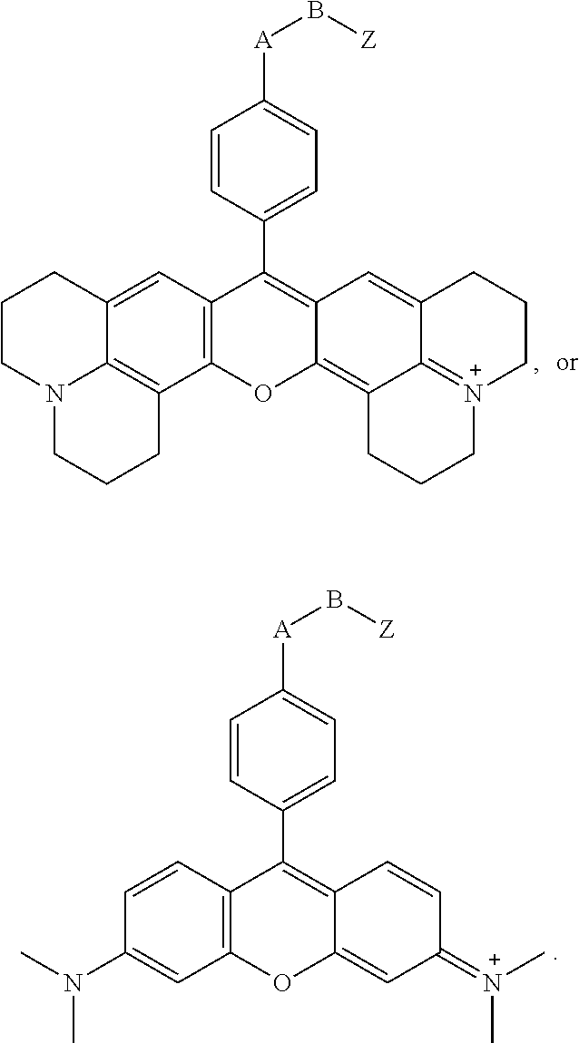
C1=CC(C2=C3C=C4C5=[N+](CCC4)CCCC5=C3OC3=C2C=C2C4=C3CCCN4CCC2)=CC=C1[A]B[Z].C1=CC(C2=C3C=CC(=[N+](C)C)C=C3OC3=C2C=CC(N(C)C)=C3)=CC=C1[A]B[Z]
